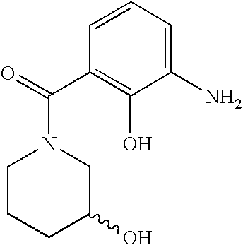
C1CCC(O)CN1C(=O)C1=C(O)C(N)=CC=C1
